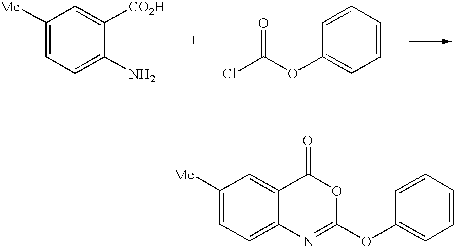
C1([Me])=CC=C(N)C([CO2H])=C1.ClC(OC1=CC=CC=C1)=O.C1([Me])=CC=C2C(=C1)C(=O)OC(OC1=CC=CC=C1)=N2
